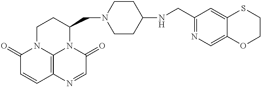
C1(=O)C=CC2=C3N1CCC(CN1CCC(NCC4=NC=C5C(=C4)SCCO5)CC1)N3C(=O)C=N2
